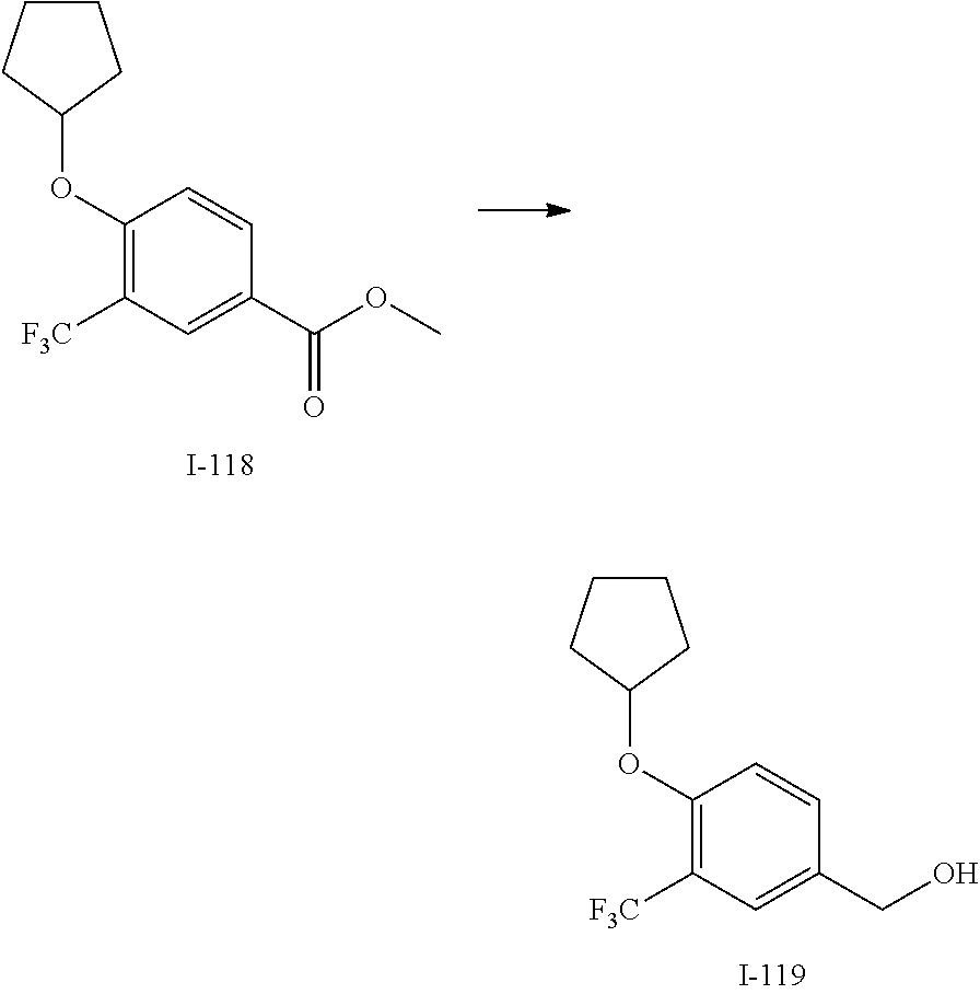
C1(OC2CCCC2)=C([F3C])C=C(C(OC)=O)C=C1.C1(OC2CCCC2)=C([F3C])C=C(CO)C=C1
